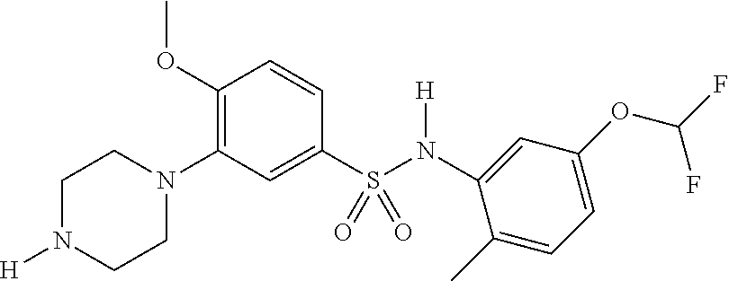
C1N([H])CCN(C2=C(OC)C=CC(S(N([H])C3=CC(OC(F)F)=CC=C3C)(=O)=O)=C2)C1
